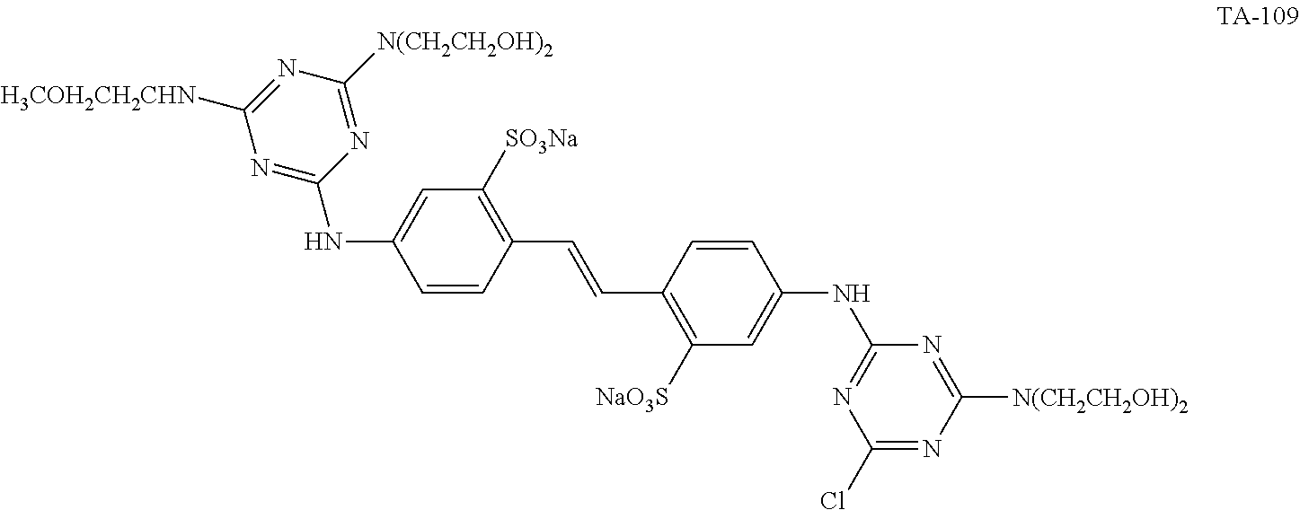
C1(Cl)=NC([N(CH2CH2OH)2])=NC(NC2=CC([NaO3S])=C(C=CC3=C([SO3Na])C=C(NC4=NC([H3COH2CH2CHN])=NC([N(CH2CH2OH)2])=N4)C=C3)C=C2)=N1
